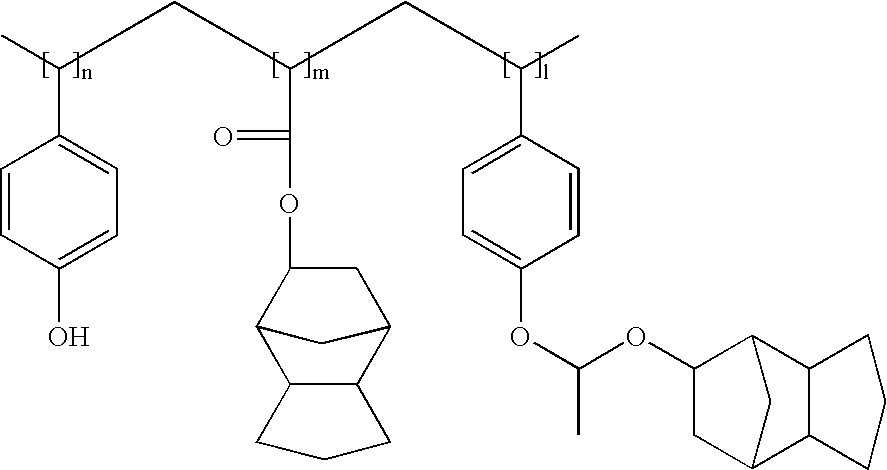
C1=CC(O)=CC=C1C(C)CC(C(=O)OC1CC2CC1C1CCCC21)CC(C)C1=CC=C(OC(OC2CC3CC2C2C3CCC2)C)C=C1
